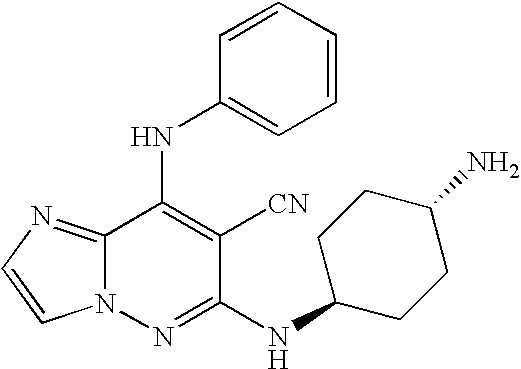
C12=NC=CN1N=C(NC1CCC(N)CC1)C([CN])=C2NC1=CC=CC=C1
